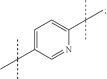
C1=C(C(C)(C)C)C=NC(C(C)(C)C)=C1
